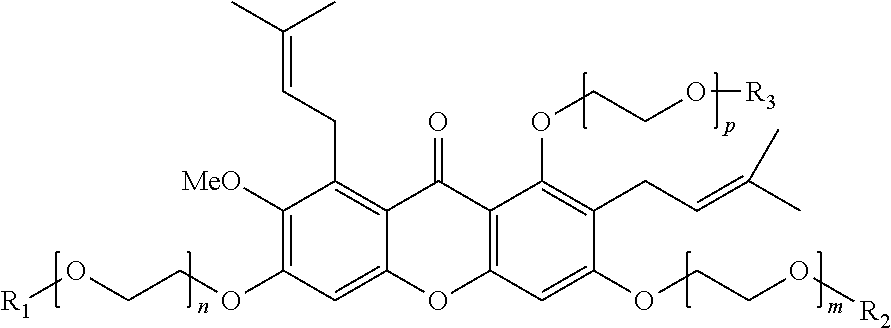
C1([MeO])=C(OCCO[R1])C=C2C(=C1CC=C(C)C)C(=O)C1=C(O2)C=C(OCCO[R2])C(CC=C(C)C)=C1OCCO[R3]
